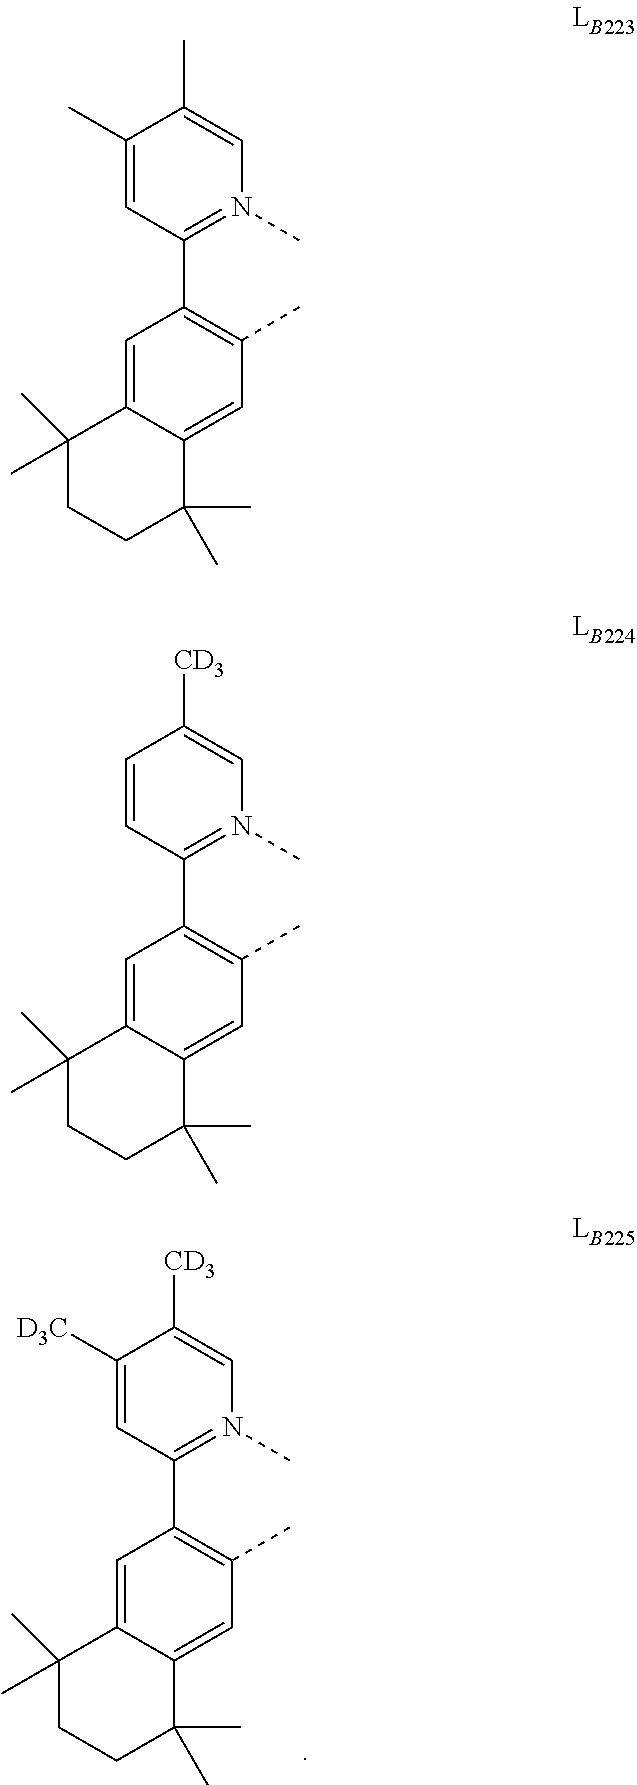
C1=C(C)C(C)=CN(C)=C1C1=C(C)C=C2C(=C1)C(C)(C)CCC2(C)C.C1=CC([CD3])=CN(C)=C1C1=C(C)C=C2C(=C1)C(C)(C)CCC2(C)C.C1=C([D3C])C([CD3])=CN(C)=C1C1=C(C)C=C2C(=C1)C(C)(C)CCC2(C)C
